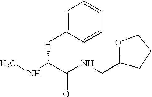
CNC(C(NCC1CCCO1)=O)CC1=CC=CC=C1
